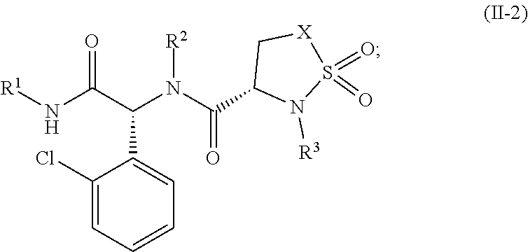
[R2]N(C(=O)C1N([R3])S(=O)(=O)[X]C1)C(C1=CC=CC=C1Cl)C(=O)N[R1]
